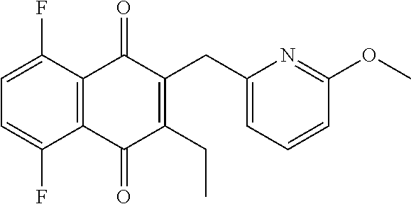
C1=C(F)C2=C(C(F)=C1)C(=O)C(CC)=C(CC1=CC=CC(OC)=N1)C2=O
